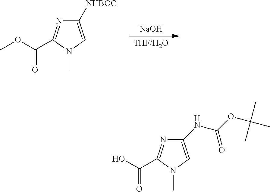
[NaOH].[THF/H2O].C1([NHBOC])=CN(C)C(C(=O)OC)=N1.C1(NC(=O)OC(C)(C)C)=CN(C)C(C(=O)O)=N1
